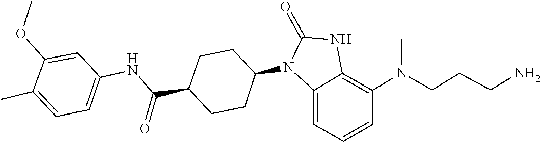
CN(C1=C2NC(=O)N(C3CCC(C(NC4=CC=C(C)C(OC)=C4)=O)CC3)C2=CC=C1)CCCN
